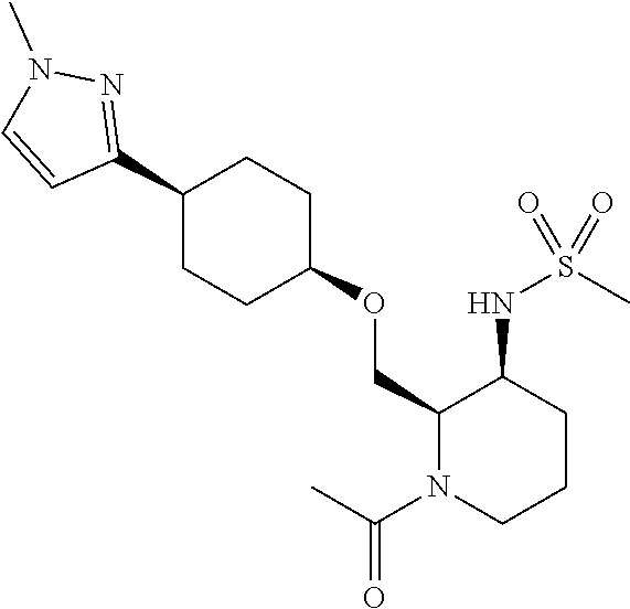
C1(OCC2C(NS(C)(=O)=O)CCCN2C(C)=O)CCC(C2=NN(C)C=C2)CC1
